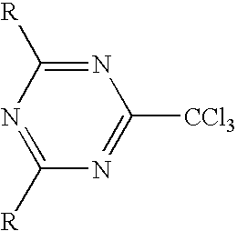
N1=C([R])N=C([R])N=C1[CCl3]
